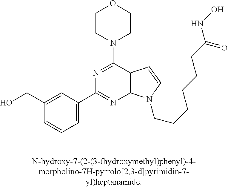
C1(CO)=CC(C2=NC3=C(C(N4CCOCC4)=N2)C=CN3CCCCCCC(NO)=O)=CC=C1
